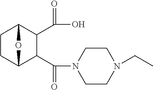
C1CC2C(C(N3CCN(CC)CC3)=O)C(C(O)=O)C1O2
